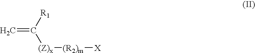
C=C([R1])[(Z)x][(R2)m][X]
